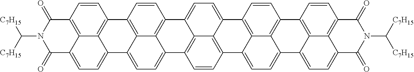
C12=C3C(=CC=C4C3=C(C=C1)C1=C3C4=CC=C4C3=C(C=C1)C(=O)N(C([C7H15])[C7H15])C4=O)C1=C3C2=CC=C2C3=C(C=C1)C1=CC=C3C4=C(C=CC2=C14)C1=C2C3=CC=C3C2=C(C=C1)C(=O)N(C([C7H15])[C7H15])C3=O
